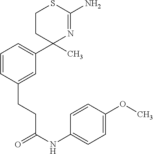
C1CC(C2=CC=CC(CCC(=O)NC3=CC=C(OC)C=C3)=C2)(C)N=C(N)S1
